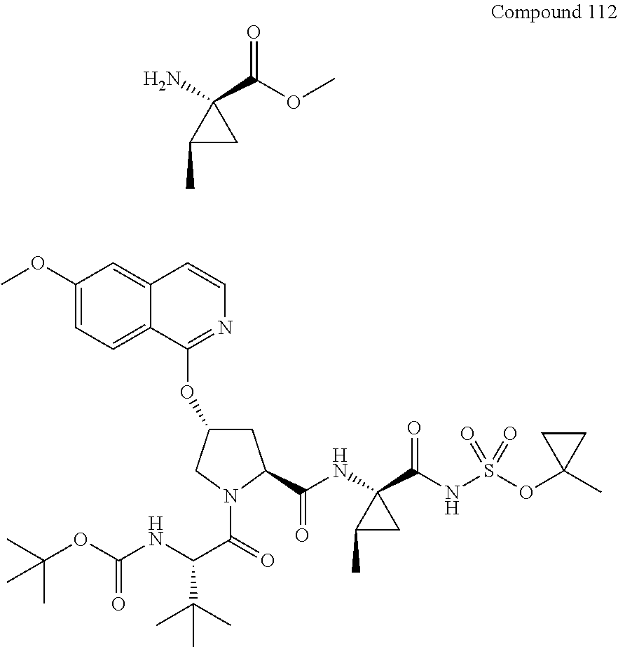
C1(C)CC1(N)C(OC)=O.C1(OC)=CC=C2C(=C1)C=CN=C2OC1CC(C(NC2(C(NS(OC3(C)CC3)(=O)=O)=O)CC2C)=O)N(C(C(NC(=O)OC(C)(C)C)C(C)(C)C)=O)C1
